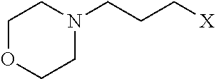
C1OCCN(CCC[X])C1
